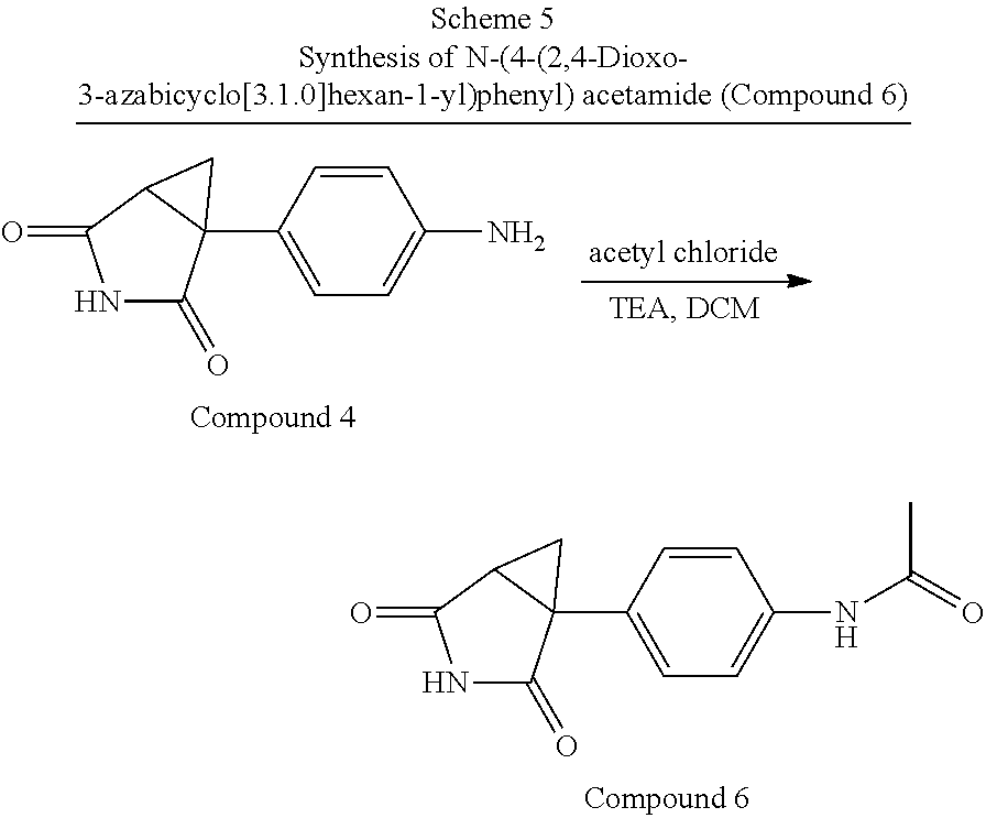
C1=CC(NC(C)=O)=CC=C1C12C(=O)NC(=O)C1C2.C1=CC(N)=CC=C1C12C(=O)NC(=O)C1C2
